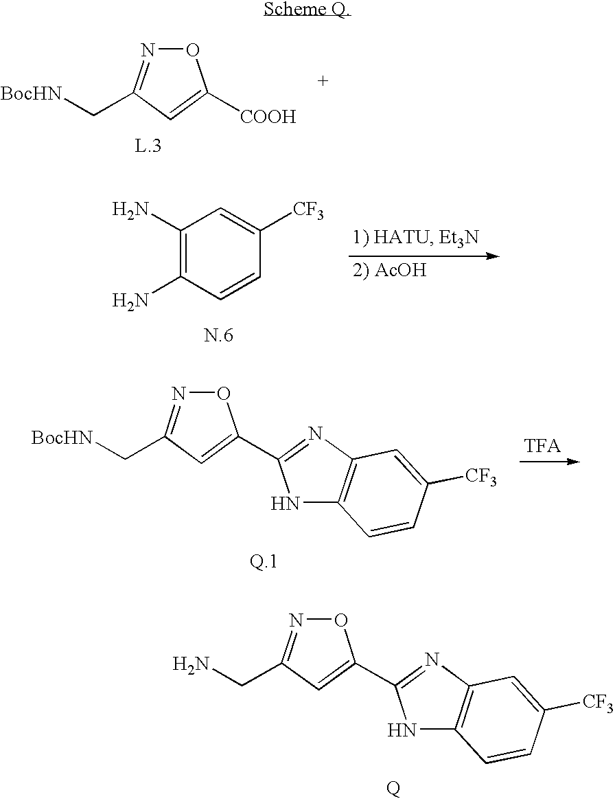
O1N=C(CN)C=C1C1=NC2=C(N1)C=CC([CF3])=C2.O1N=C(C[BocHN])C=C1[COOH].C1(N)=C(N)C=CC([CF3])=C1.O1N=C(C[BocHN])C=C1C1=NC2=C(N1)C=CC([CF3])=C2
